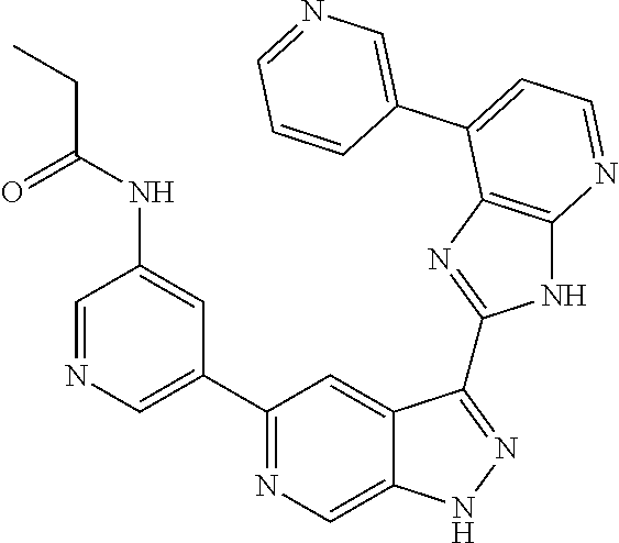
C1=NC=C(C2=NC=C3C(=C2)C(C2=NC4=C(N2)N=CC=C4C2=CN=CC=C2)=NN3)C=C1NC(CC)=O
